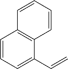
C1=CC=C(C=C)C2=C1C=CC=C2
